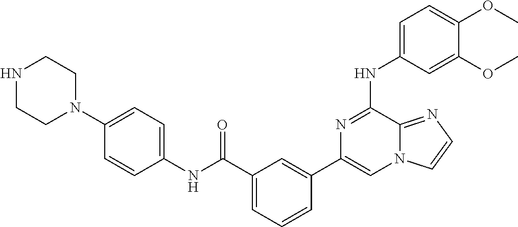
C1=CC=C(C(=O)NC2=CC=C(N3CCNCC3)C=C2)C=C1C1=CN2C(=NC=C2)C(NC2=CC=C(OC)C(OC)=C2)=N1
